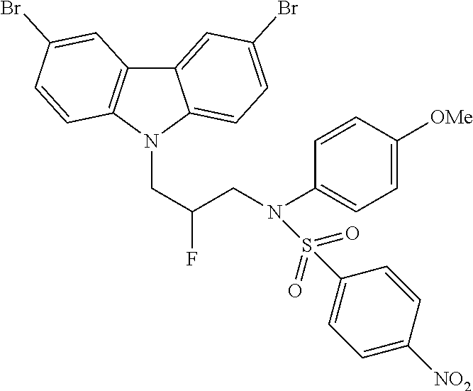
C12=CC(Br)=CC=C1N(CC(CN(C1=CC=C([OMe])C=C1)S(C1=CC=C([NO2])C=C1)(=O)=O)F)C1=C2C=C(Br)C=C1
